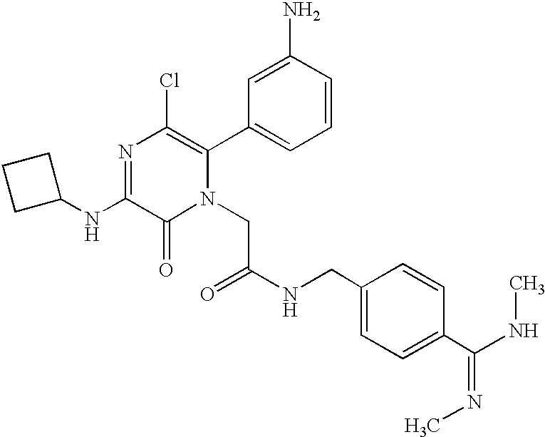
N1=C(NC2CCC2)C(=O)N(CC(=O)NCC2=CC=C(C(NC)=NC)C=C2)C(C2=CC=CC(N)=C2)=C1Cl
